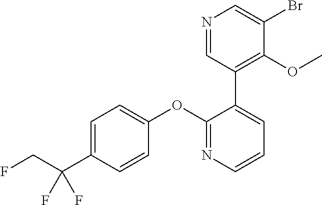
C1=C(C(CF)(F)F)C=CC(OC2=NC=CC=C2C2=C(OC)C(Br)=CN=C2)=C1
